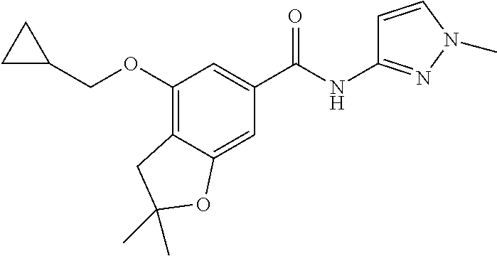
C1C(COC2=C3C(=CC(C(NC4=NN(C)C=C4)=O)=C2)OC(C)(C)C3)C1
